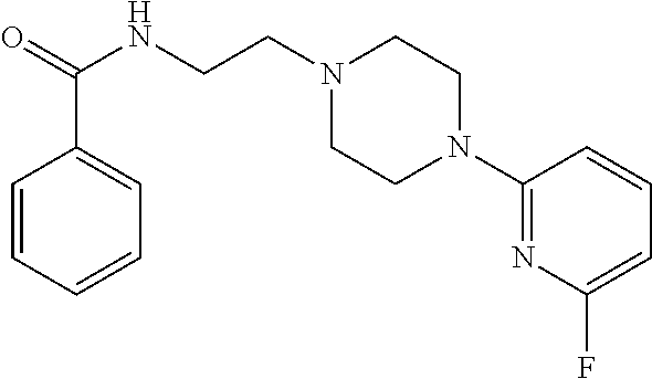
N1(CCNC(=O)C2=CC=CC=C2)CCN(C2=NC(F)=CC=C2)CC1
